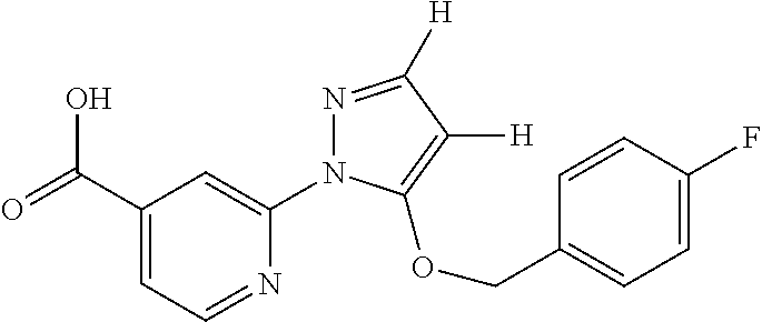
C1(C(=O)O)=CC=NC(N2N=C([H])C([H])=C2OCC2=CC=C(F)C=C2)=C1
